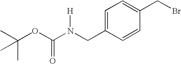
C1=C(CN(C(OC(C)(C)C)=O)[H])C=CC(CBr)=C1
